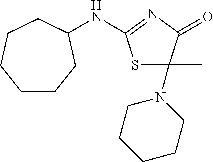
S1C(C)(N2CCCCC2)C(=O)N=C1NC1CCCCCC1
